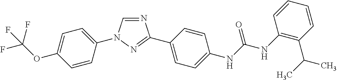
C1=C(N2C=NC(C3=CC=C(NC(NC4=C(C(C)C)C=CC=C4)=O)C=C3)=N2)C=CC(OC(F)(F)F)=C1
